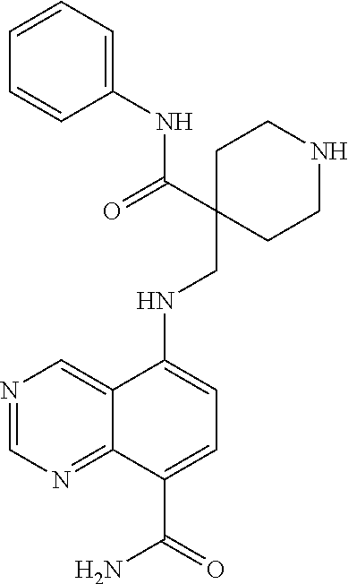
N1=CN=C2C(=C1)C(NCC1(C(NC3=CC=CC=C3)=O)CCNCC1)=CC=C2C(=O)N
